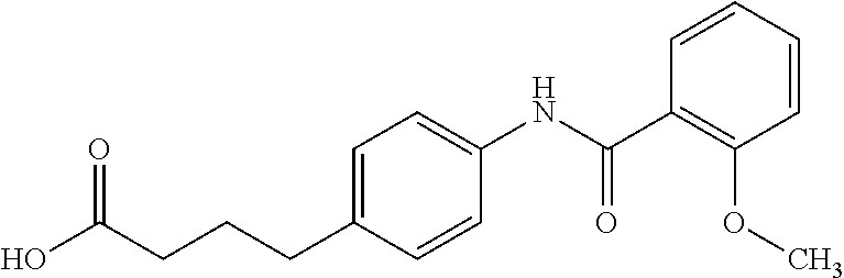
C1=CC=CC(C(NC2=CC=C(CCCC(O)=O)C=C2)=O)=C1OC
